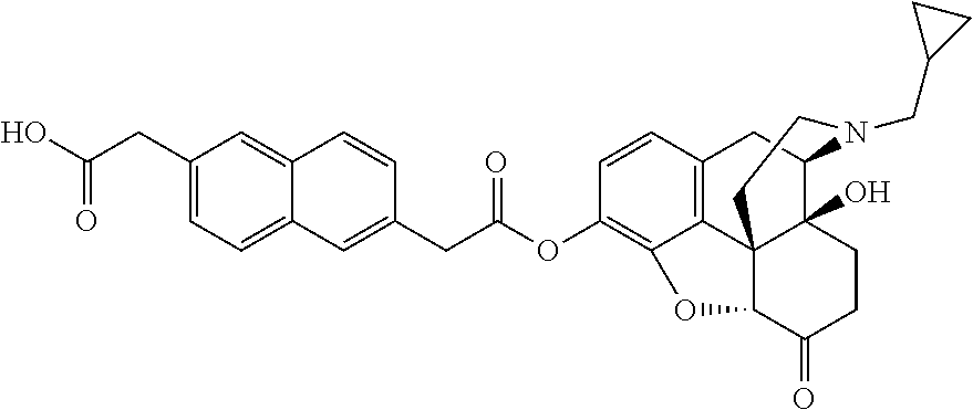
C1(CC(O)=O)=CC=C2C(=C1)C=CC(CC(OC1=C3C4=C(C=C1)CC1C5(O)C4(C(C(=O)CC5)O3)CCN1CC1CC1)=O)=C2
